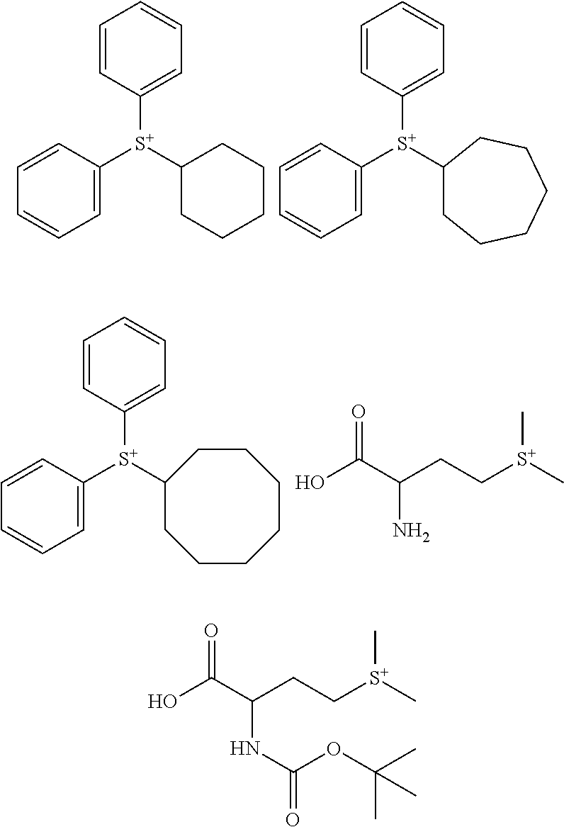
C1=CC([S+](C2=CC=CC=C2)C2CCCCC2)=CC=C1.C1=CC([S+](C2=CC=CC=C2)C2CCCCCC2)=CC=C1.C1=CC([S+](C2=CC=CC=C2)C2CCCCCCC2)=CC=C1.C[S+](CCC(N)C(=O)O)C.C[S+](CCC(NC(OC(C)(C)C)=O)C(=O)O)C
